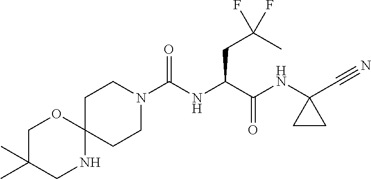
C(NC(C(NC1(C#N)CC1)=O)CC(C)(F)F)(N1CCC2(CC1)OCC(C)(C)CN2)=O
